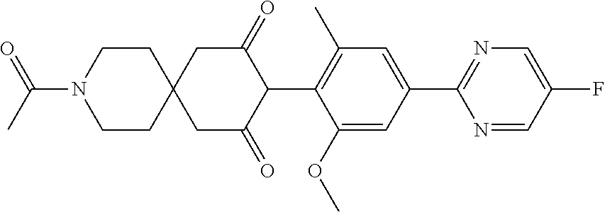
C1(OC)=CC(C2=NC=C(F)C=N2)=CC(C)=C1C1C(=O)CC2(CC1=O)CCN(C(C)=O)CC2
